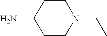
C1C(N)CCN(CC)C1
